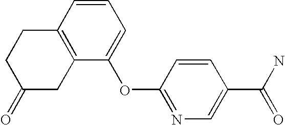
C1=CC2=C(C(OC3=NC=C(C(N)=O)C=C3)=C1)CC(=O)CC2
